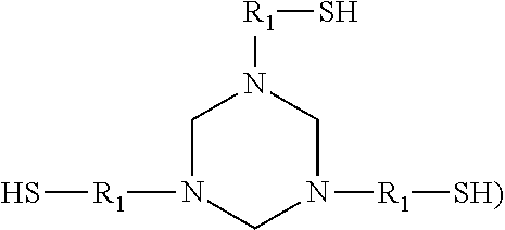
C1N([R1]S)CN([R1][SH)])CN1[R1]S
